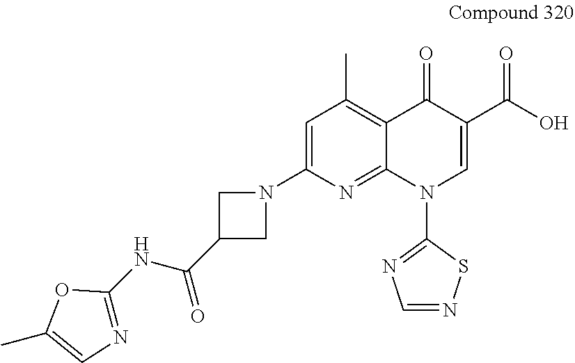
N1=C(NC(C2CN(C3=CC(C)=C4C(=N3)N(C3=NC=NS3)C=C(C(O)=O)C4=O)C2)=O)OC(C)=C1
